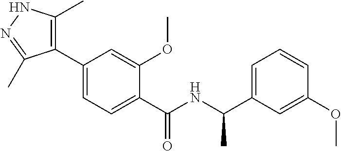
C1(C2=CC=C(C(=O)NC(C3=CC=CC(OC)=C3)C)C(OC)=C2)=C(C)NN=C1C
